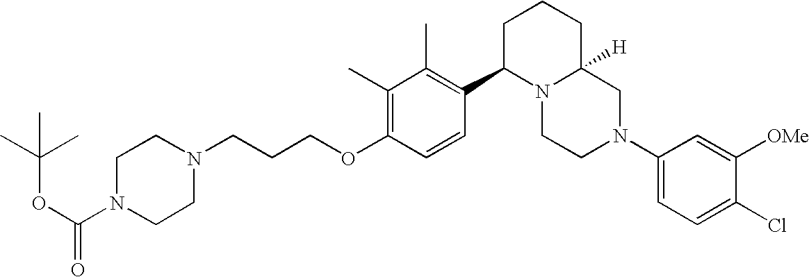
C1(C)=C(OCCCN2CCN(C(OC(C)(C)C)=O)CC2)C=CC(C2N3C([H])(CCC2)CN(C2=CC=C(Cl)C([OMe])=C2)CC3)=C1C
